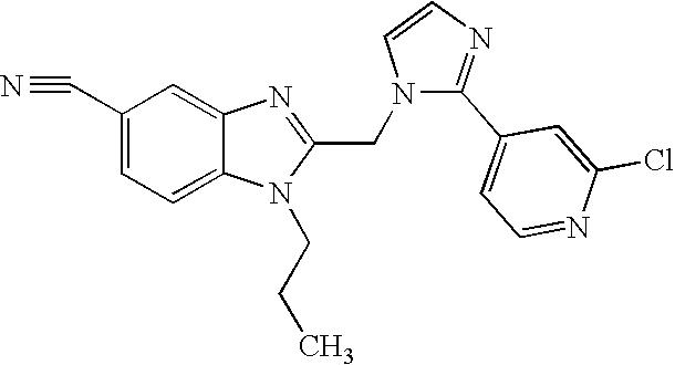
C1(C#N)=CC=C2C(=C1)N=C(CN1C(C3=CC=NC(Cl)=C3)=NC=C1)N2CCC
